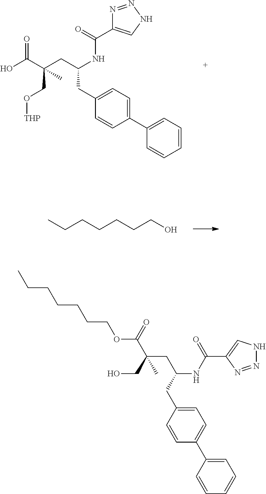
OC(C(CC(NC(=O)C1=CNN=N1)CC1=CC=C(C2=CC=CC=C2)C=C1)(CO[THP])C)=O.C(CCCO)CCC.C(C(CC(NC(=O)C1=CNN=N1)CC1=CC=C(C2=CC=CC=C2)C=C1)(CO)C)(=O)OCCCCCCC
